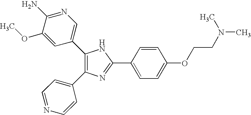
C1(C2=CN=C(N)C(OC)=C2)=C(C2=CC=NC=C2)N=C(C2=CC=C(OCCN(C)C)C=C2)N1
